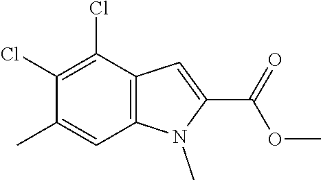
C12=C(C(Cl)=C(Cl)C(C)=C1)C=C(C(=O)OC)N2C
